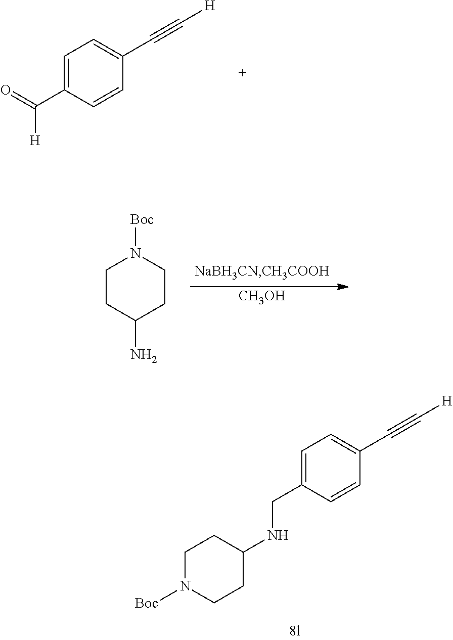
C1=C(CNC2CCN([Boc])CC2)C=CC(C#C[H])=C1.C1=C(C(=O)[H])C=CC(C#C[H])=C1.[CH3OH].C1CC(N)CCN1[Boc]
